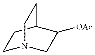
C1N2CC([OAc])C(C1)CC2
